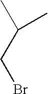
CC(CBr)C
